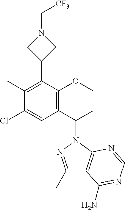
C1(C)=NN(C(C2=C(OC)C(C3CN(C[CF3])C3)=C(C)C(Cl)=C2)C)C2=C1C(N)=NC=N2
